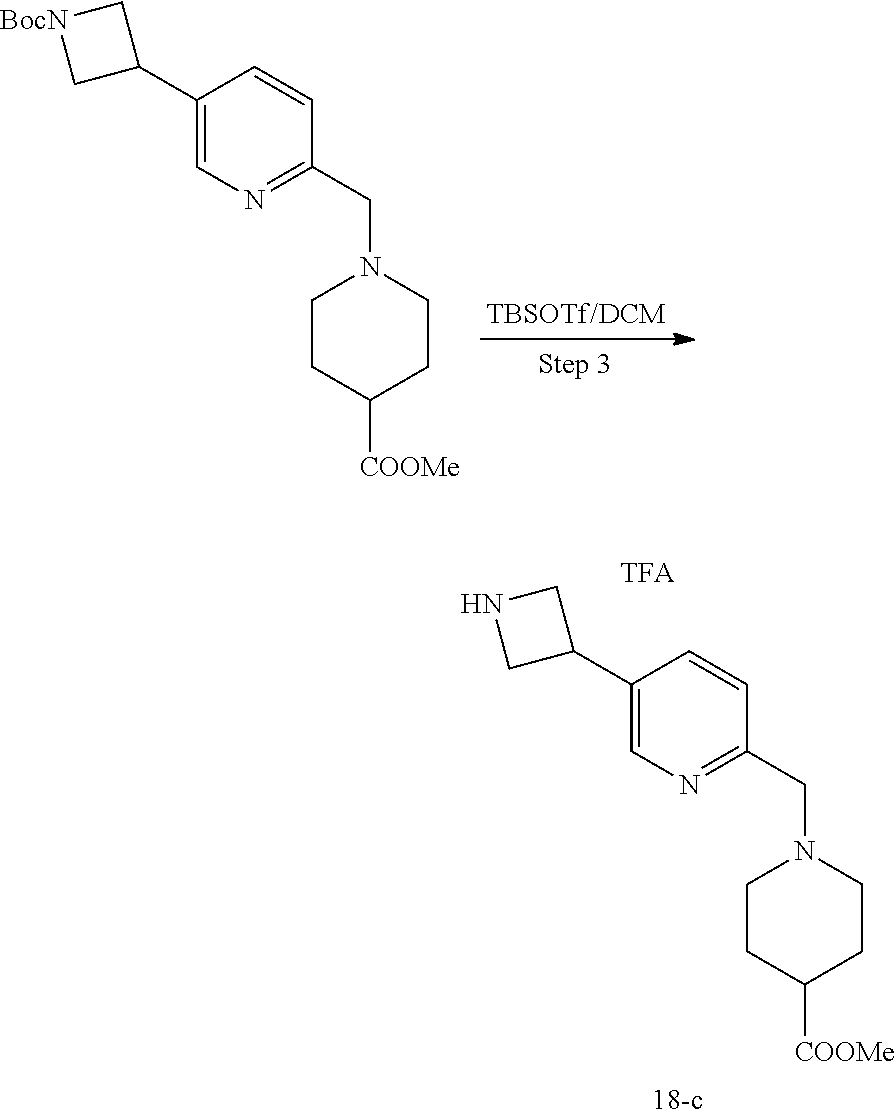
C1(C2C[BocN]C2)=CN=C(CN2CCC([COOMe])CC2)C=C1.C1(C2CNC2)=CN=C(CN2CCC([COOMe])CC2)C=C1
